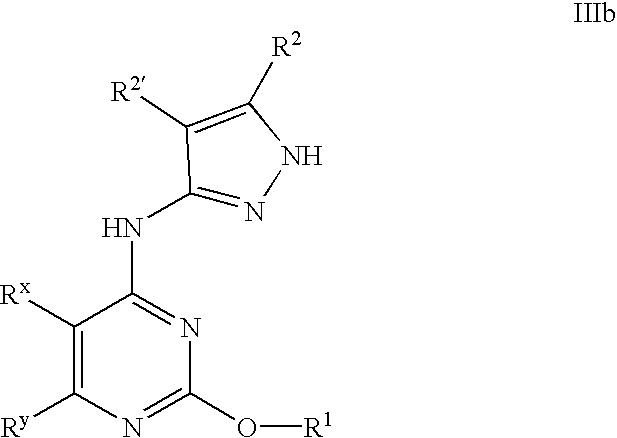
C1([Rx])=C([Ry])N=C(O[R1])N=C1NC1=NNC([R2])=C1[R2]
